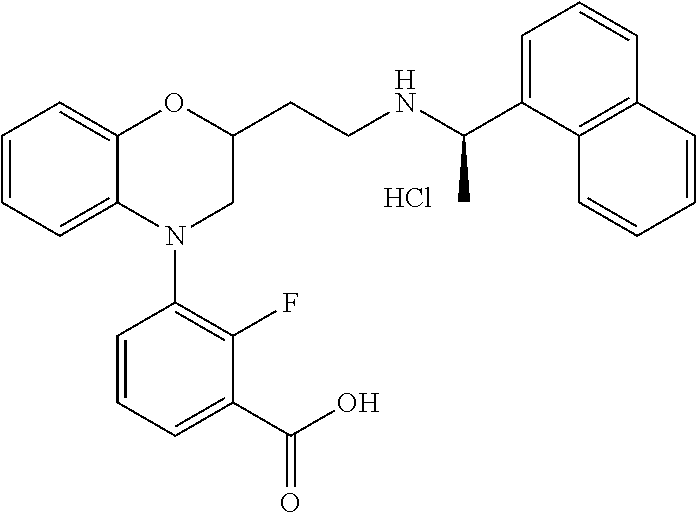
Cl.C1=CC=C2C(=C1)OC(CCNC(C1=CC=CC3=C1C=CC=C3)C)CN2C1=C(F)C(C(O)=O)=CC=C1
